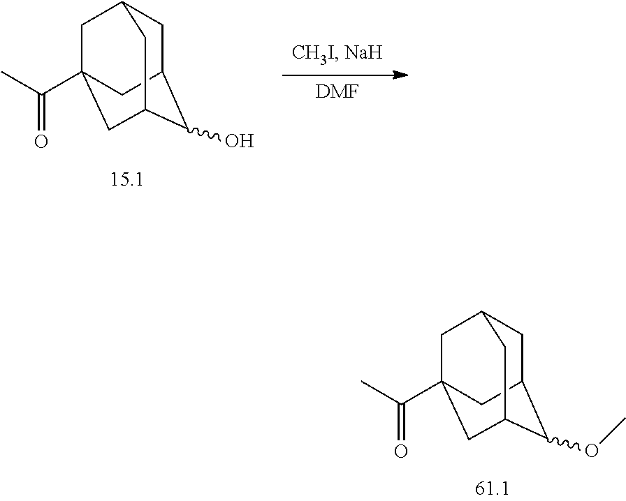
[DMF].C1C2C(O)C3CC(C(C)=O)(CC1C3)C2.C1C2C(OC)C3CC(C(C)=O)(CC1C3)C2
